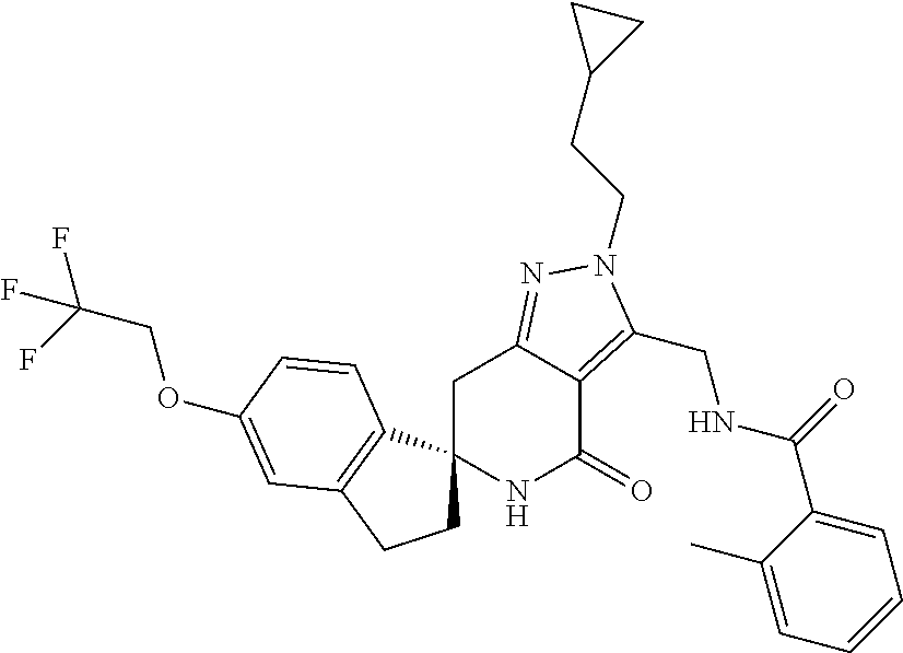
C1C2(C3=C(C1)C=C(OCC(F)(F)F)C=C3)NC(=O)C1=C(CNC(=O)C3=CC=CC=C3C)N(CCC3CC3)N=C1C2
